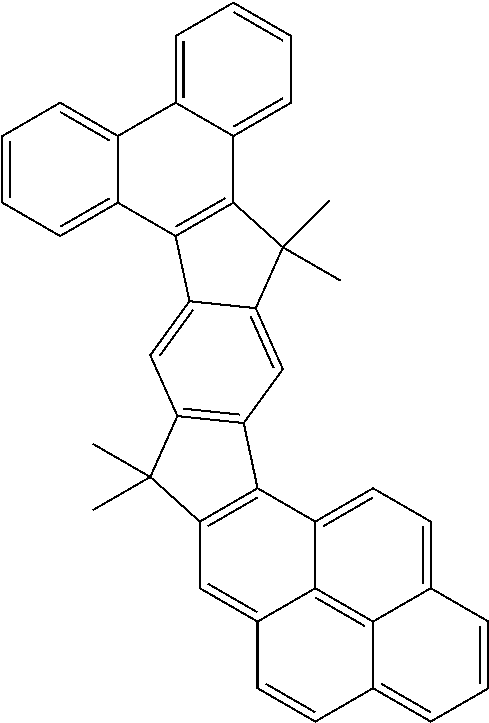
C1=CC=C2C(=C1)C1=CC=CC=C1C1=C2C2=CC3=C(C=C2C1(C)C)C1=C(C3(C)C)C=C2C3=C4C(=CC=C13)C=CC=C4C=C2
